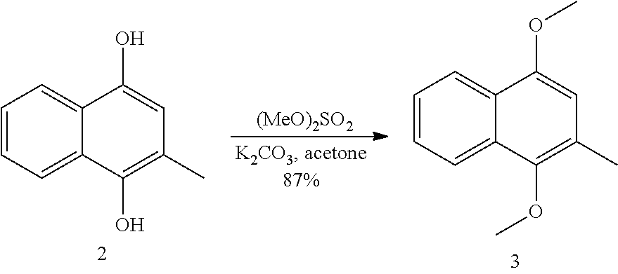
[(MeO)2SO2].C1=CC=C2C(=C1)C(O)=CC(C)=C2O.C1=CC=C2C(=C1)C(OC)=CC(C)=C2OC
